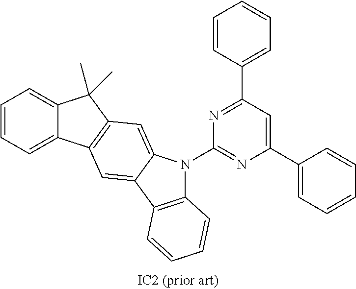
C12=CC=CC=C1C1=C(C2(C)C)C=C2C(=C1)C1=C(N2C2=NC(C3=CC=CC=C3)=CC(C3=CC=CC=C3)=N2)C=CC=C1
